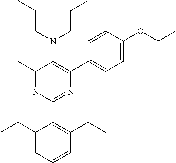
C1(C)=NC(C2=C(CC)C=CC=C2CC)=NC(C2=CC=C(OCC)C=C2)=C1N(CCC)CCC
